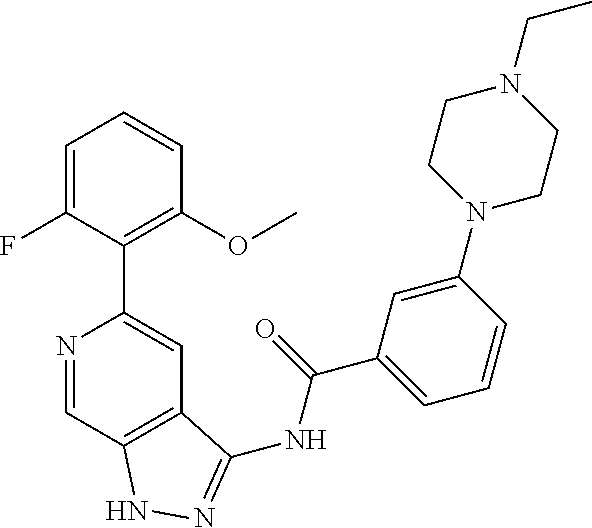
N1=CC2=C(C=C1C1=C(OC)C=CC=C1F)C(NC(C1=CC=CC(N3CCN(CC)CC3)=C1)=O)=NN2
